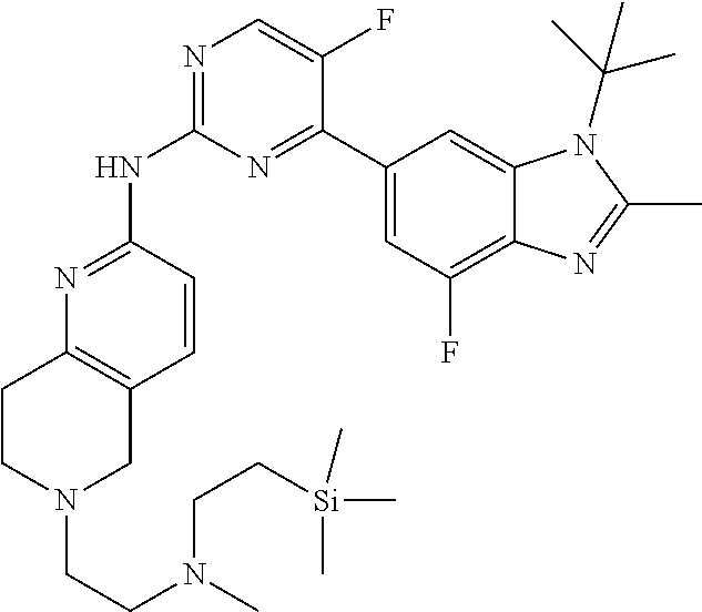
N1=C(NC2=NC=C(F)C(C3=CC(F)=C4C(=C3)N(C(C)(C)C)C(C)=N4)=N2)C=CC2=C1CCN(CCN(C)CC[Si](C)(C)C)C2
